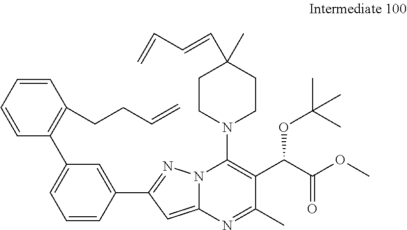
C1=CC(C2=NN3C(=C2)N=C(C)C(C(C(OC)=O)OC(C)(C)C)=C3N2CCC(C=CC=C)(C)CC2)=CC(C2=C(CCC=C)C=CC=C2)=C1
